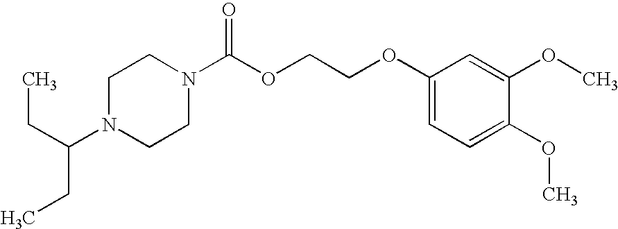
C1N(C(CC)CC)CCN(C(OCCOC2=CC=C(OC)C(OC)=C2)=O)C1
